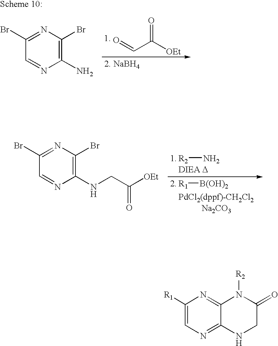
O=CC([OEt])=O.C1(Br)=NC(Br)=C(N)N=C1.[Na2CO3].[R1][B(OH)2].[R2]N.C1(Br)=NC(Br)=C(NCC([OEt])=O)N=C1.C1([R1])=CN=C2C(=N1)N([R2])C(=O)CN2
